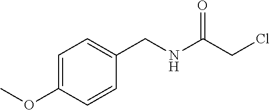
C1=C(OC)C=CC(CNC(CCl)=O)=C1
